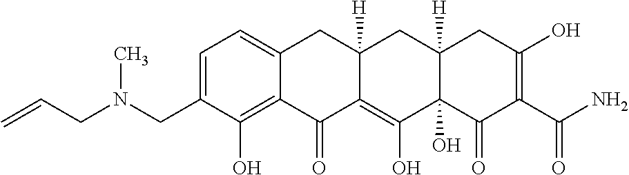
C1=C(CN(CC=C)C)C(O)=C2C(=C1)CC1([H])C(=C(O)C3(O)C([H])(C1)CC(O)=C(C(N)=O)C3=O)C2=O
